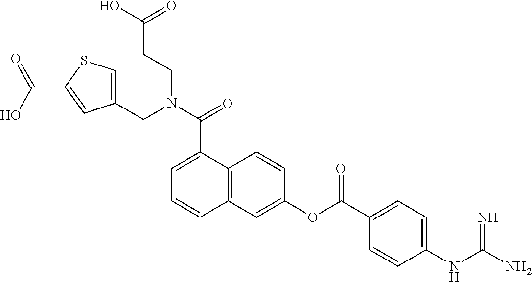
C12=C(C=C(OC(C3=CC=C(NC(N)=N)C=C3)=O)C=C1)C=CC=C2C(N(CC1=CSC(C(=O)O)=C1)CCC(=O)O)=O
